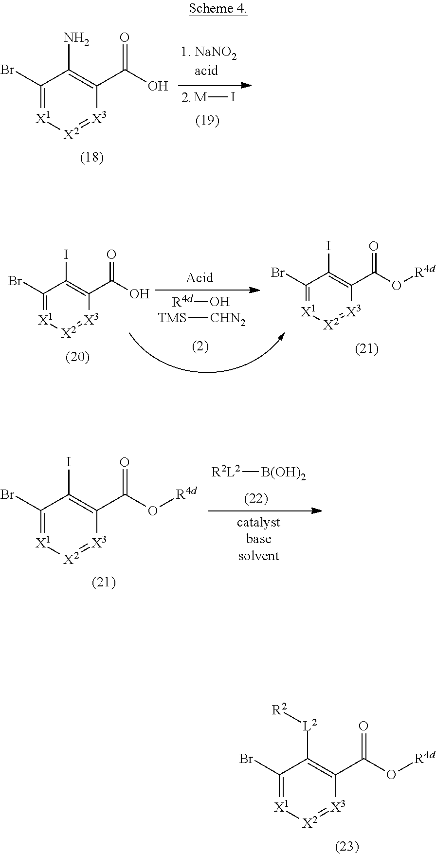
C1(Br)=[X1][X2]=[X3]C(C(O)=O)=C1N.[M]I.C1(Br)=[X1][X2]=[X3]C(C(O)=O)=C1I.[R4d]O.[TMS][CHN2].C1(Br)=[X1][X2]=[X3]C(C(O[R4d])=O)=C1I.C1(Br)=[X1][X2]=[X3]C(C(O[R4d])=O)=C1I.[R2L2][B(OH)2].C1(Br)=[X1][X2]=[X3]C(C(O[R4d])=O)=C1[L2][R2]
